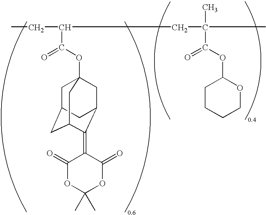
C(C(C(OC12CC3CC(C(=C4C(=O)OC(C)(C)OC4=O)C(C1)C3)C2)=O)CC(C)(C(OC1CCCCO1)=O)C)C
